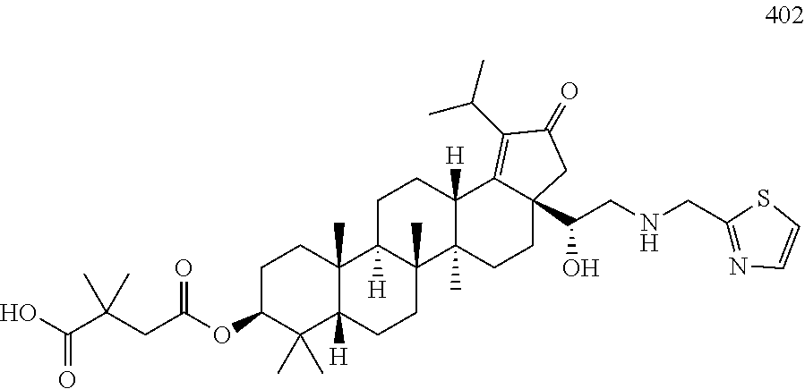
OC(C(CC(OC1CCC2(C)C([H])(CCC3(C)C2([H])CCC2([H])C3(C)CCC3(C(CNCC4=NC=CS4)O)C2=C(C(C)C)C(=O)C3)C1(C)C)=O)(C)C)=O
